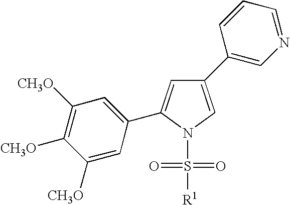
C1([CH3O])=CC(C2=CC(C3=CN=CC=C3)=CN2S(=O)(=O)[R1])=CC([CH3O])=C1[CH3O]
